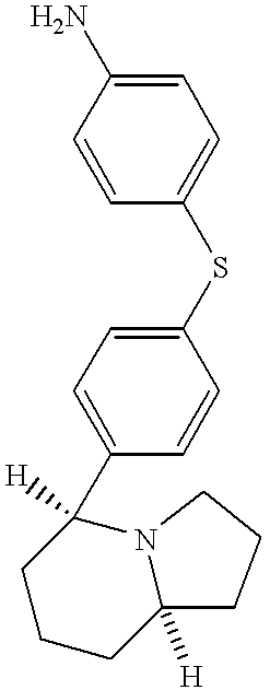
C1=C(C2([H])CCCC3([H])N2CCC3)C=CC(SC2=CC=C(N)C=C2)=C1
